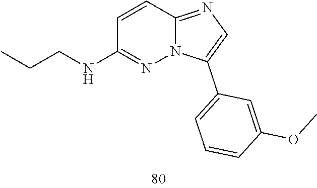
C1=CC2=NC=C(C3=CC=CC(OC)=C3)N2N=C1NCCC
